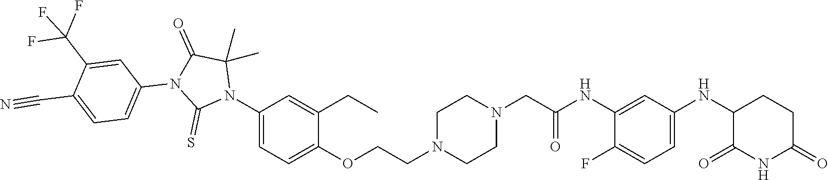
C1(F)=CC=C(NC2C(=O)NC(=O)CC2)C=C1NC(CN1CCN(CCOC2=CC=C(N3C(C)(C)C(=O)N(C4=CC=C(C#N)C(C(F)(F)F)=C4)C3=S)C=C2CC)CC1)=O
